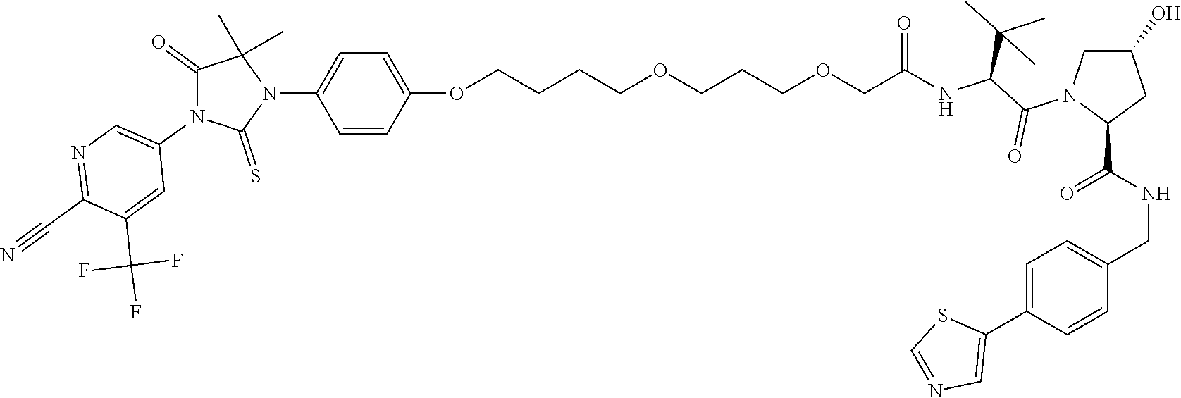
C(=O)(NC(C(N1C(C(NCC2=CC=C(C3=CN=CS3)C=C2)=O)CC(O)C1)=O)C(C)(C)C)COCCCOCCCCOC1=CC=C(N2C(C)(C)C(=O)N(C3=CN=C(C#N)C(C(F)(F)F)=C3)C2=S)C=C1
